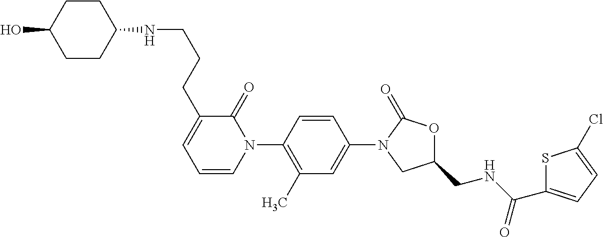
C1=CC(N2C(=O)C(CCCNC3CCC(O)CC3)=CC=C2)=C(C)C=C1N1CC(CNC(C2=CC=C(Cl)S2)=O)OC1=O
